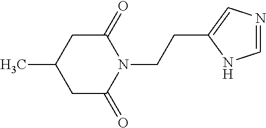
C1=NC=C(CCN2C(=O)CC(C)CC2=O)N1
